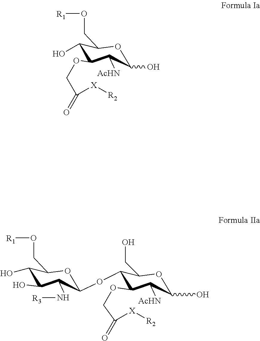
C1(O)OC(CO[R1])C(O)C(OCC(=O)[X][R2])C1[AcHN].C1(OC2C(OCC(=O)[X][R2])C([AcHN])C(O)OC2CO)OC(CO[R1])C(O)C(O)C1N[R3]
